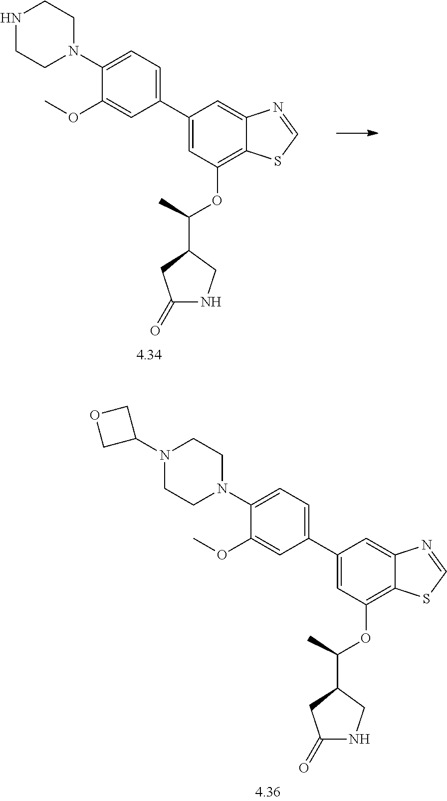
N1CCN(C2=CC=C(C3=CC(OC(C4CC(=O)NC4)C)=C4C(=C3)N=CS4)C=C2OC)CC1.N1(C2COC2)CCN(C2=CC=C(C3=CC(OC(C4CC(=O)NC4)C)=C4C(=C3)N=CS4)C=C2OC)CC1
